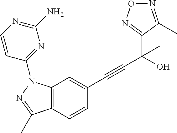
C12=C(C=C(C#CC(C3=NON=C3C)(C)O)C=C1)N(C1=NC(N)=NC=C1)N=C2C
